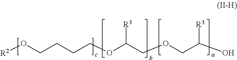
OC(COCC(OCCCCO[R2])[R3])[R3]
